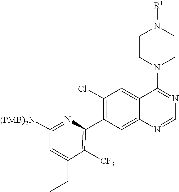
N1=CN=C(N2CCN([R1])CC2)C2=CC(Cl)=C(C3=C([CF3])C(CC)=CC([(PMB)2N])=N3)C=C12
